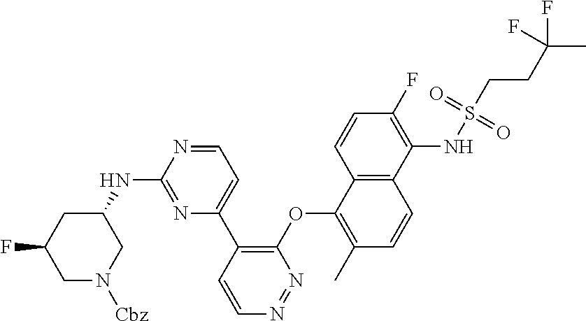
N1=NC=CC(C2=CC=NC(NC3CC(F)CN([Cbz])C3)=N2)=C1OC1=C(C)C=CC2=C1C=CC(F)=C2NS(=O)(CCC(F)(F)C)=O
